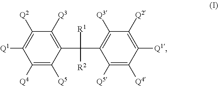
C1([Q4])=C([Q5])C(C([R1])([R2])C2=C([Q3])C([Q2])=C([Q1])C([Q4])=C2[Q5])=C([Q3])C([Q2])=C1[Q1]
